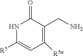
[R5a]C1=C(CN)C(=O)NC([R5])=C1
